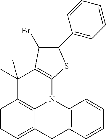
C1=CC=C2C3=C1C(C)(C)C1=C(N3C3=C(C2)C=CC=C3)SC(C2=CC=CC=C2)=C1Br
